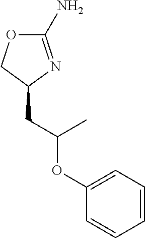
C1(N)=NC(CC(C)OC2=CC=CC=C2)CO1
